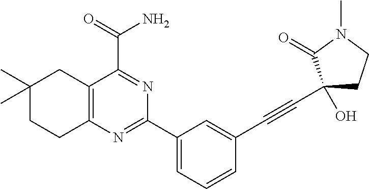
C12=C(N=C(C3=CC=CC(C#CC4(O)CCN(C)C4=O)=C3)N=C1C(=O)N)CCC(C)(C)C2
